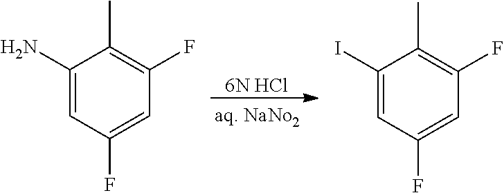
C1(N)=CC(F)=CC(F)=C1C.[6N HCl].C1(I)=CC(F)=CC(F)=C1C
